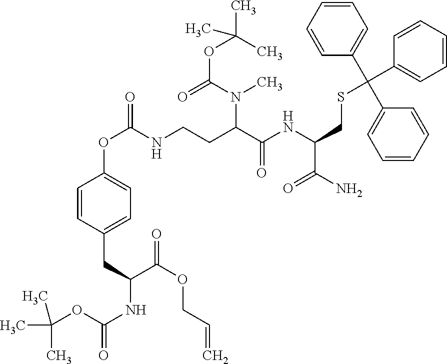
C1=CC(CC(NC(=O)OC(C)(C)C)C(OCC=C)=O)=CC=C1OC(=O)NCCC(N(C(OC(C)(C)C)=O)C)C(=O)NC(C(=O)N)CSC(C1=CC=CC=C1)(C1=CC=CC=C1)C1=CC=CC=C1
